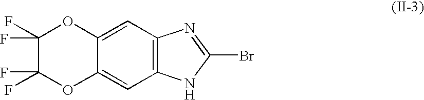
C1=C2C(=CC3=C1N=C(Br)N3)OC(F)(F)C(F)(F)O2
